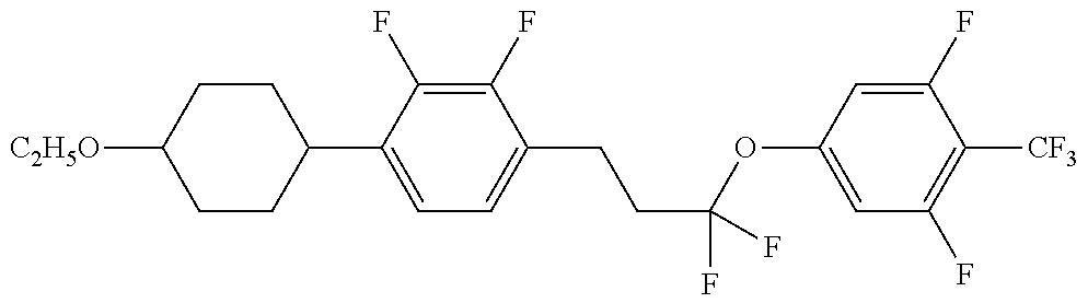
C1CC(C2=CC=C(CCC(OC3=CC(F)=C([CF3])C(F)=C3)(F)F)C(F)=C2F)CCC1[C2H5O]
